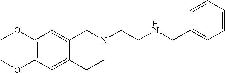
N1(CCNCC2=CC=CC=C2)CC2=CC(OC)=C(OC)C=C2CC1
